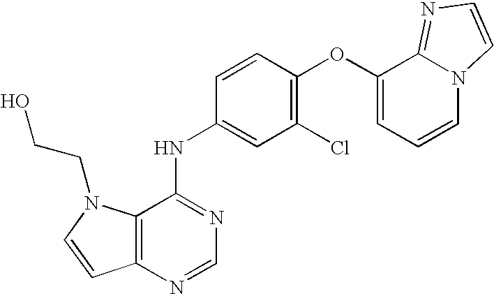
C12=C(N=CN=C1NC1=CC(Cl)=C(OC3=CC=CN4C3=NC=C4)C=C1)C=CN2CCO
